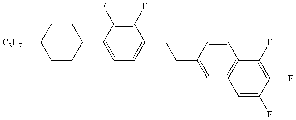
C1CC(C2=CC=C(CCC3=CC4=C(C=C3)C(F)=C(F)C(F)=C4)C(F)=C2F)CCC1[C3H7]
